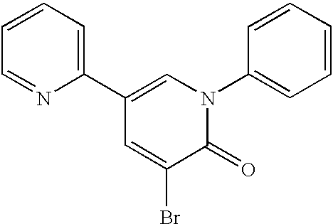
C1(C2=CN(C3=CC=CC=C3)C(=O)C(Br)=C2)=CC=CC=N1
